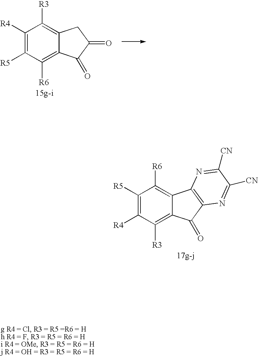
C1([R4])=C([R5])C([R6])=C2C(=C1[R3])CC(=O)C2=O.C1([R5])=C([R4])C([R3])=C2C(=C1[R6])C1=C(C2=O)N=C([CN])C([CN])=N1
